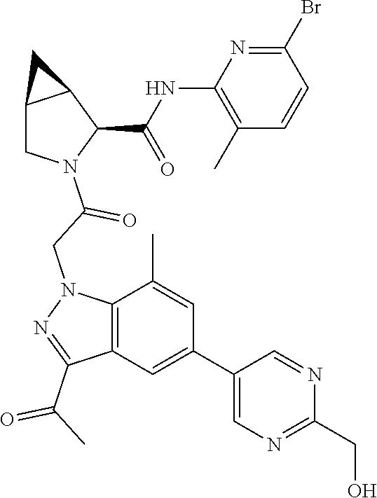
C12CN(C(CN3C4=C(C(C(C)=O)=N3)C=C(C3=CN=C(CO)N=C3)C=C4C)=O)C(C(NC3=C(C)C=CC(Br)=N3)=O)C1C2
